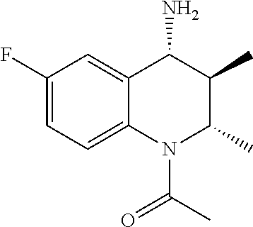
C1(F)=CC=C2C(=C1)C(N)C(C)C(C)N2C(=O)C
